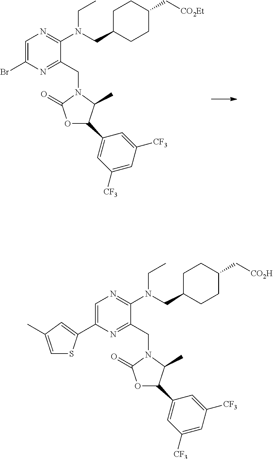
C1=C(Br)N=C(CN2C(C)C(C3=CC([CF3])=CC([CF3])=C3)OC2=O)C(N(CC)CC2CCC(C[CO2Et])CC2)=N1.C1=C(C2=CC(C)=CS2)N=C(CN2C(C)C(C3=CC([CF3])=CC([CF3])=C3)OC2=O)C(N(CC)CC2CCC(C[CO2H])CC2)=N1
